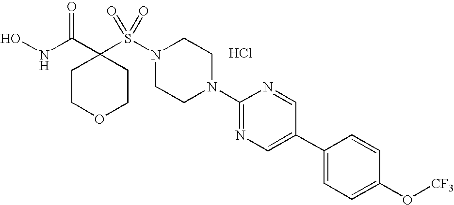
ONC(C1(S(N2CCN(C3=NC=C(C4=CC=C(O[CF3])C=C4)C=N3)CC2)(=O)=O)CCOCC1)=O.Cl
